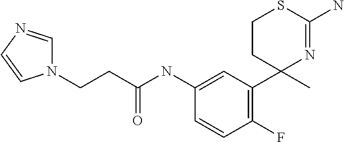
C1=C(NC(CCN2C=NC=C2)=O)C=CC(F)=C1C1(C)N=C(N)SCC1
